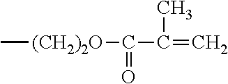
C[(CH2)2O]C(C(C)=C)=O
